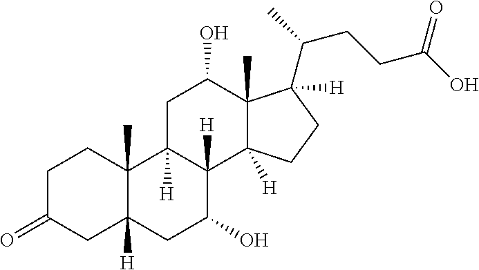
C1C(=O)CC2([H])C(C)(C1)C1([H])C([H])(C(O)C2)C2([H])C(C)(C(O)C1)C([H])(C(CCC(O)=O)C)CC2
